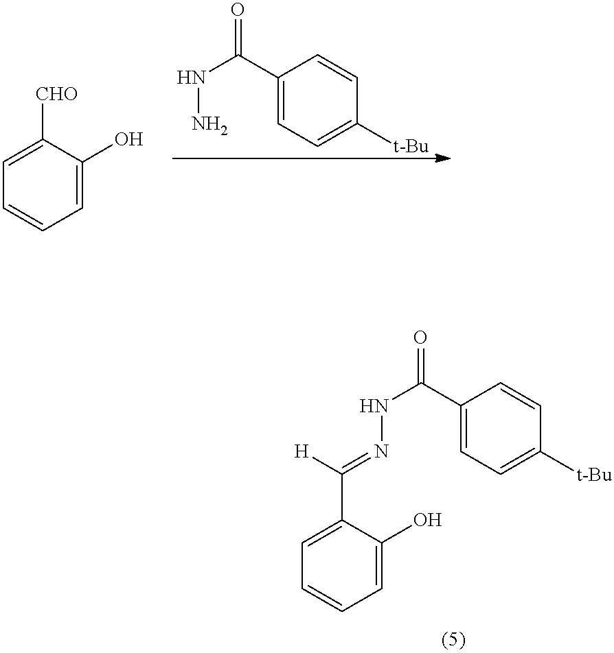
C1(C(NN)=O)=CC=C([t-Bu])C=C1.C1=C(O)C([CHO])=CC=C1.C1=C(O)C(C([H])=NNC(C2=CC=C([t-Bu])C=C2)=O)=CC=C1
